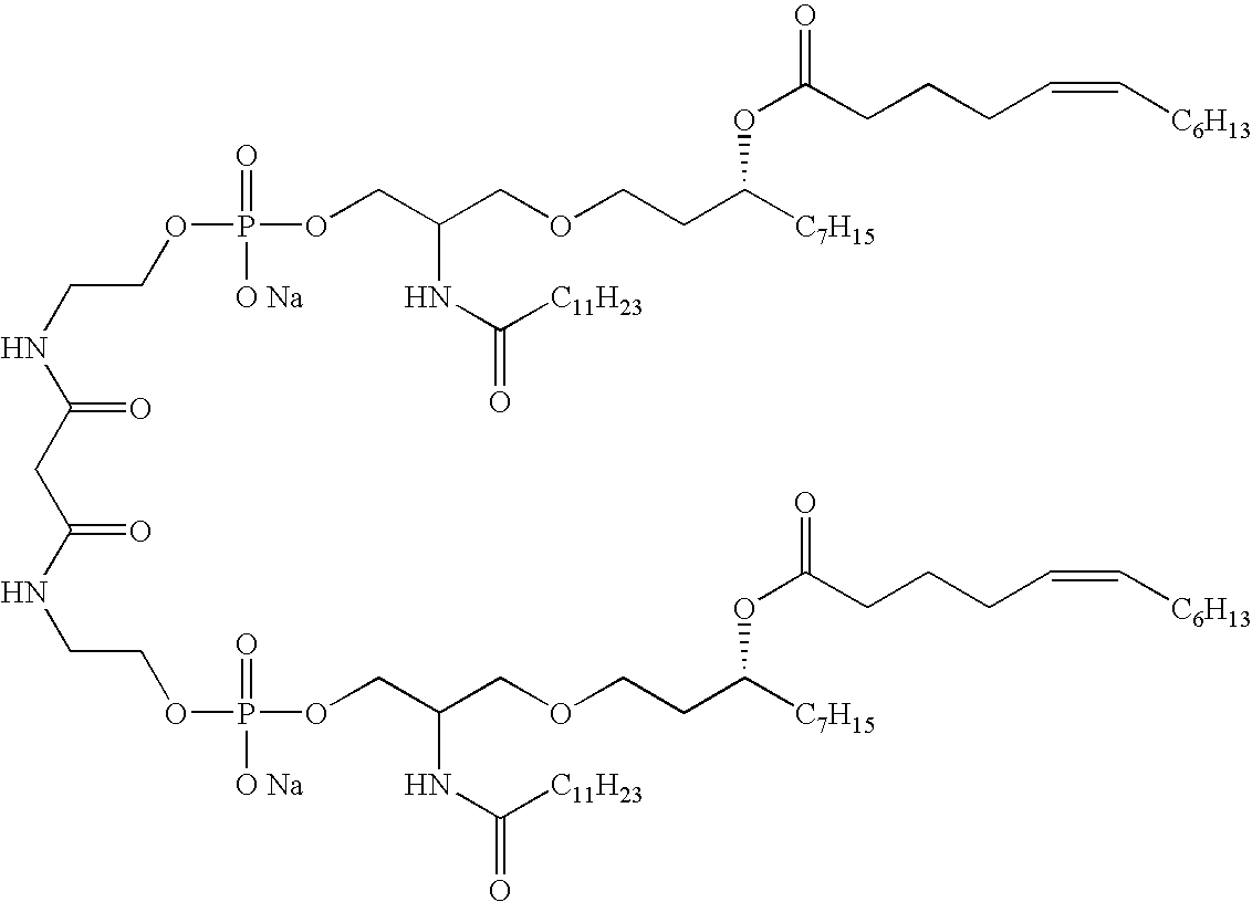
C(NC(CC(NCCOP([O Na])(=O)OCC(COCCC([C7H15])OC(CCCC=C[C6H13])=O)NC(=O)[C11H23])=O)=O)COP(=O)([O Na])OCC(COCCC([C7H15])OC(=O)CCCC=C[C6H13])NC([C11H23])=O
